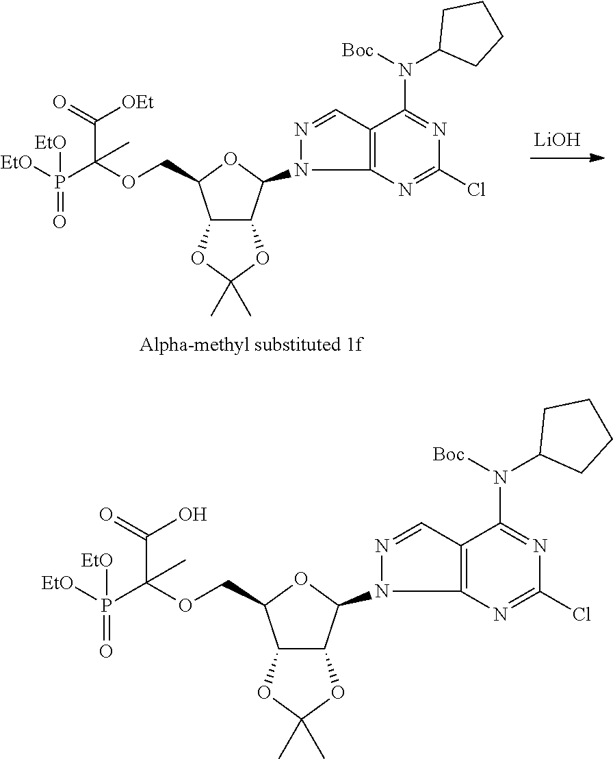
[LiOH].C12C(OC(C)(C)O1)C(N1C3=C(C=N1)C(N(C1CCCC1)[Boc])=NC(Cl)=N3)OC2COC(P(=O)([EtO])[EtO])(C)C([OEt])=O.C12C(OC(C)(C)O1)C(N1C3=C(C=N1)C(N(C1CCCC1)[Boc])=NC(Cl)=N3)OC2COC(P(=O)([EtO])[EtO])(C(O)=O)C
